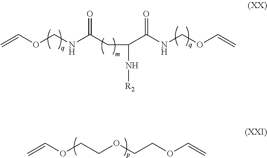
O(CNC(CC(N[R2])C(NCOC=C)=O)=O)C=C.O(CCOCCOC=C)C=C
